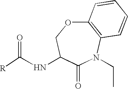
N(C(=O)[R])C1COC2=C(N(CC)C1=O)C=CC=C2
